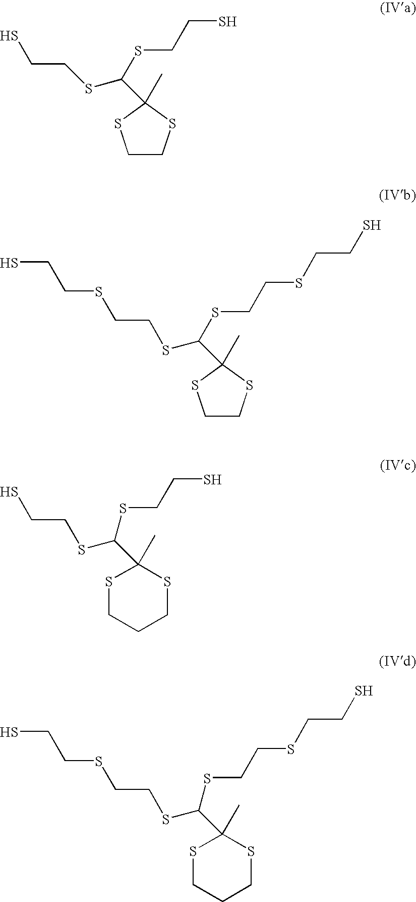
C1CSC(C(SCCS)SCCS)(C)S1.C1CSC(C(SCCSCCS)SCCSCCS)(C)S1.S1CCCSC1(C)C(SCCS)SCCS.S1CCCSC1(C)C(SCCSCCS)SCCSCCS
